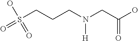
N(CCCS(=O)(O)=O)(CC(O)=O)[H]
